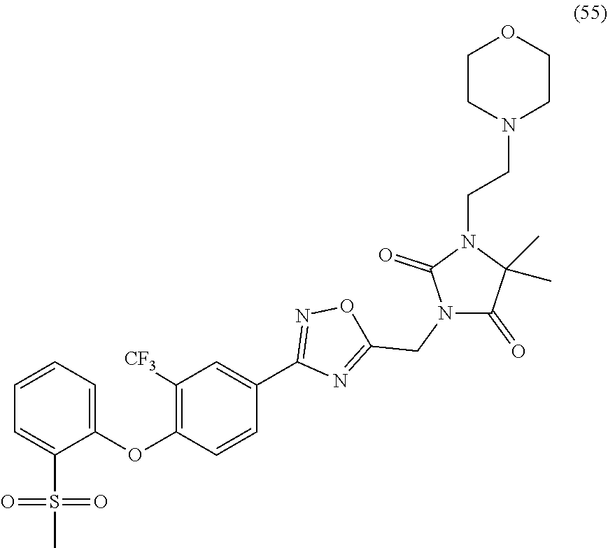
O(C1=C([CF3])C=C(C2=NOC(CN3C(=O)C(C)(C)N(CCN4CCOCC4)C3=O)=N2)C=C1)C1=CC=CC=C1S(C)(=O)=O
